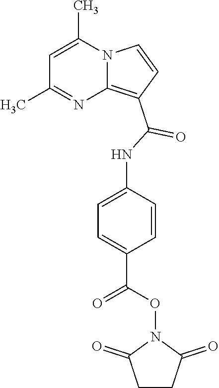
C1=C(C)N2C(=C(C(=O)NC3=CC=C(C(ON4C(=O)CCC4=O)=O)C=C3)C=C2)N=C1C
